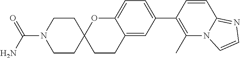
C12=CC(C3=C(C)N4C(=NC=C4)C=C3)=CC=C1OC1(CC2)CCN(C(N)=O)CC1
